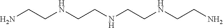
NCCNCCNCCNCCN
